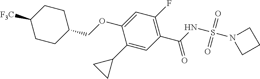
C1(COC2=CC(F)=C(C(=O)NS(=O)(=O)N3CCC3)C=C2C2CC2)CCC([F3C])CC1
